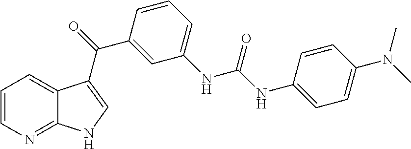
C1=CN=C2C(=C1)C(C(=O)C1=CC(NC(NC3=CC=C(N(C)C)C=C3)=O)=CC=C1)=CN2
